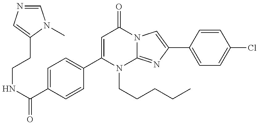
C(NC(=O)C1=CC=C(C2=CC(=O)N3C(=NC(C4=CC=C(Cl)C=C4)=C3)N2CCCCC)C=C1)CC1=CN=CN1C
